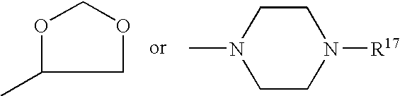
O1C(C)COC1.C1CN(C)CCN1[R17]
